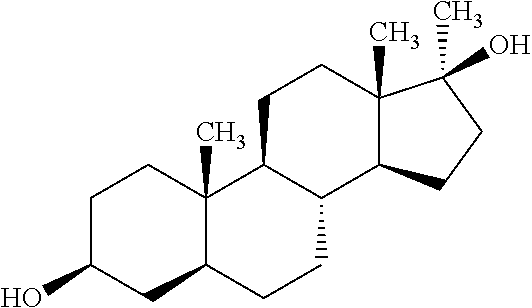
C1C(O)CC2C(C)(C1)C1C(CC2)C2C(C)(CC1)C(C)(O)CC2
